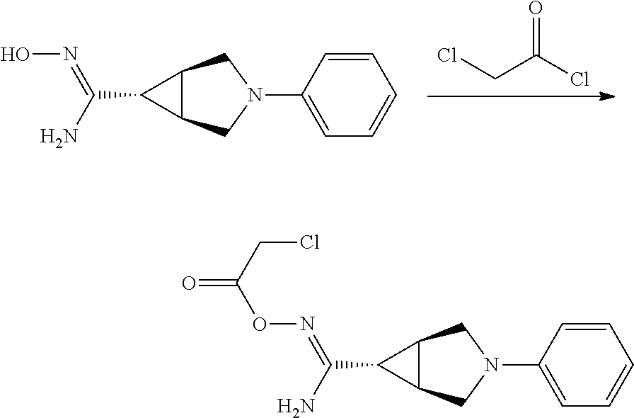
ClCC(=O)Cl.C(C1C2C1CN(C1=CC=CC=C1)C2)(=NO)N.C(C1C2C1CN(C1=CC=CC=C1)C2)(=NOC(CCl)=O)N
